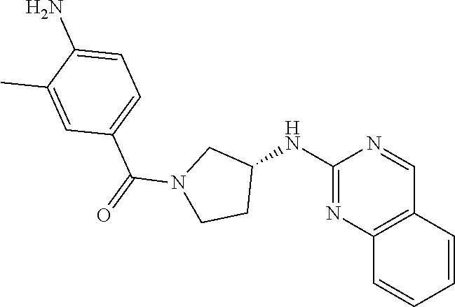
NC1=CC=C(C(N2CCC(NC3=NC4=C(C=CC=C4)C=N3)C2)=O)C=C1C
